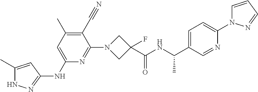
N1C(C)=CC(NC2=CC(C)=C(C#N)C(N3CC(C(NC(C4=CC=C(N5C=CC=N5)N=C4)C)=O)(F)C3)=N2)=N1
